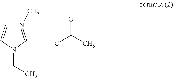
[N+]1(C)=CN(CC)C=C1.[-O]C(C)=O
